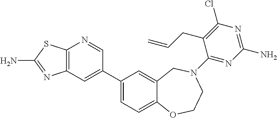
C12=C(C=C(C3=CC=C4C(=C3)CN(C3=NC(N)=NC(Cl)=C3CC=C)CCO4)C=N1)N=C(N)S2
